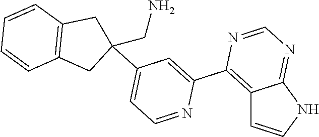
N1C2=NC=NC(C3=CC(C4(CN)CC5=C(C4)C=CC=C5)=CC=N3)=C2C=C1
